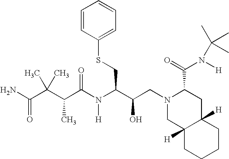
C(C(C(C(N(C(C(O)CN1CC2([H])C([H])(CC1C(N(C(C)(C)C)[H])=O)CCCC2)CSC1=CC=CC=C1)[H])=O)C)(C)C)(=O)N
